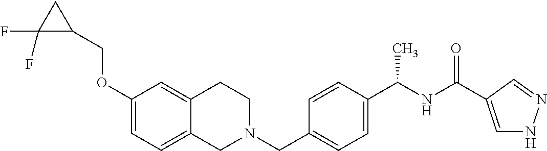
C1(OCC2CC2(F)F)=CC=C2C(=C1)CCN(CC1=CC=C(C(NC(=O)C3=CNN=C3)C)C=C1)C2
